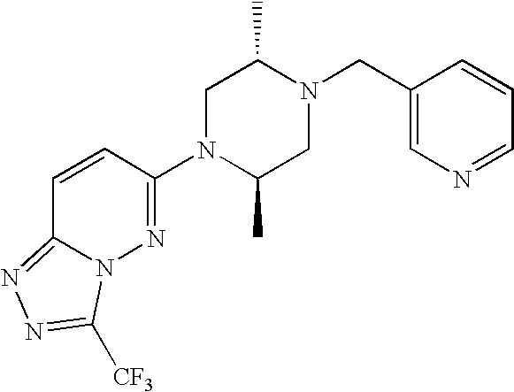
C1=CC(N2C(C)CN(CC3=CN=CC=C3)C(C)C2)=NN2C1=NN=C2[CF3]
